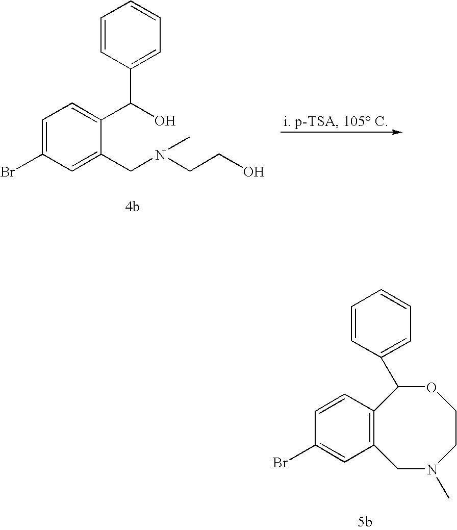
C1=C(Br)C=C(CN(CCO)C)C(C(O)C2=CC=CC=C2)=C1.C12=C(C=CC(Br)=C1)C(C1=CC=CC=C1)OCCN(C)C2
